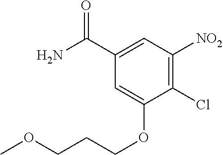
C1(C(N)=O)=CC([NO2])=C(Cl)C(OCCCOC)=C1
